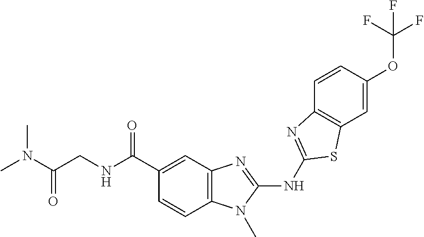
C12=C(N(C)C(NC3=NC4=C(C=C(OC(F)(F)F)C=C4)S3)=N1)C=CC(C(NCC(N(C)C)=O)=O)=C2
